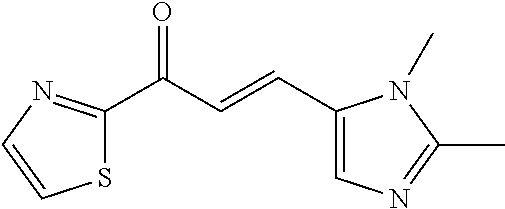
S1C(C(C=CC2=CN=C(C)N2C)=O)=NC=C1
